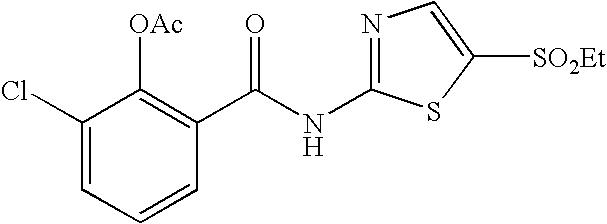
C1(Cl)=CC=CC(C(NC2=NC=C([SO2Et])S2)=O)=C1[OAc]
